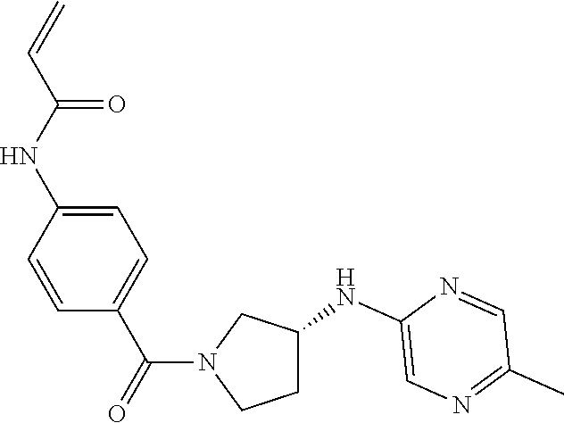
C(N1CCC(NC2=CN=C(C)C=N2)C1)(=O)C1=CC=C(NC(C=C)=O)C=C1
